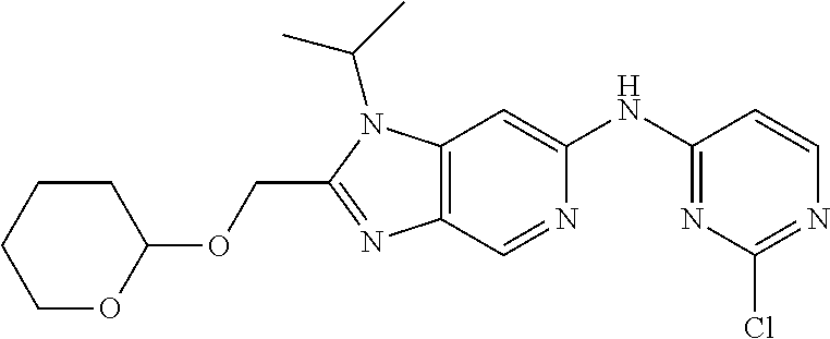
C12=C(C=NC(NC3=NC(Cl)=NC=C3)=C1)N=C(COC1CCCCO1)N2C(C)C
